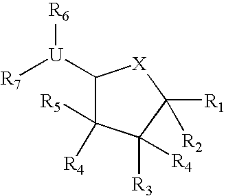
C1([U]([R6])[R7])C([R5])([R4])C([R3])([R4])C([R1])([R2])[X]1
